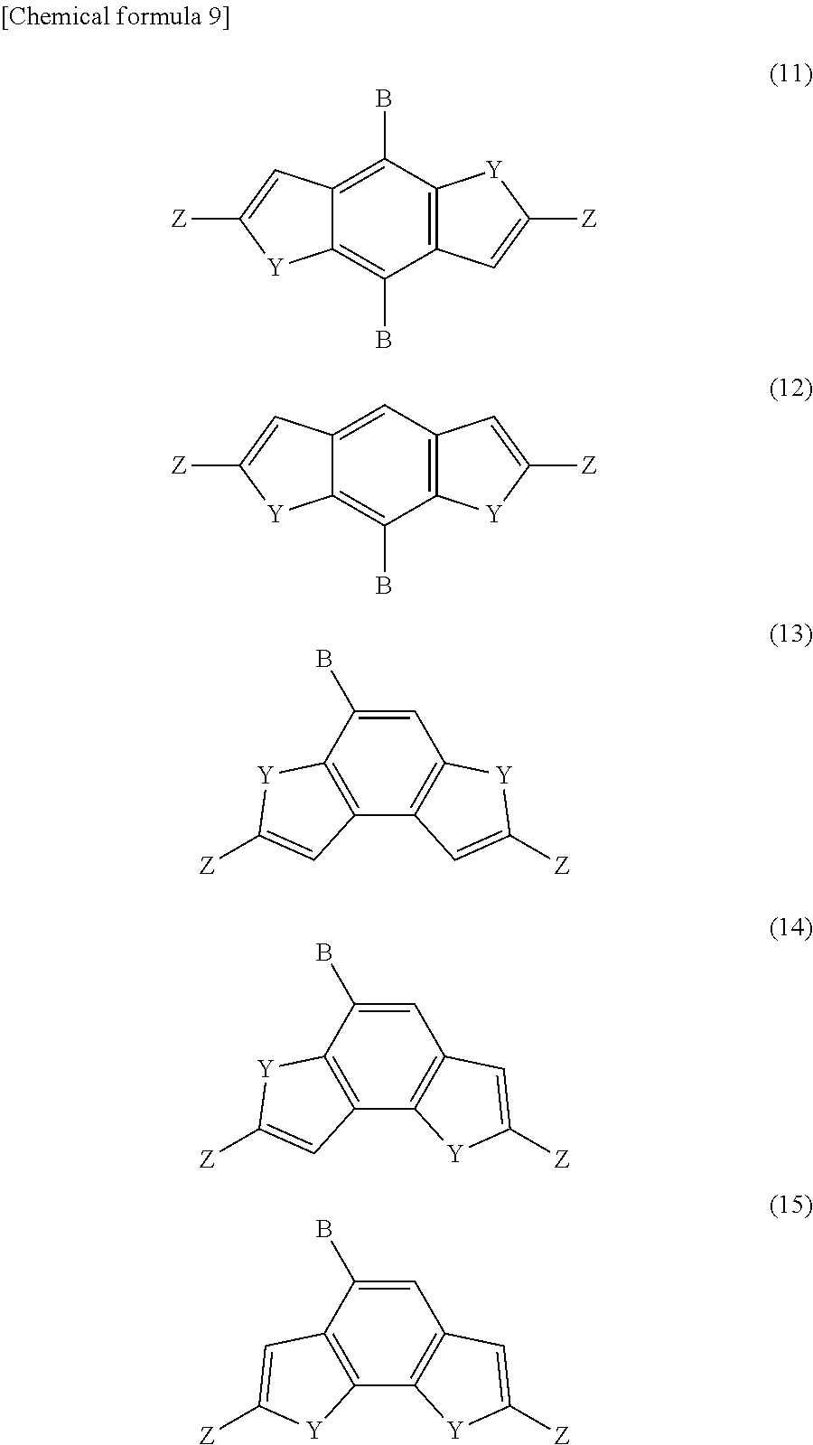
C12=C(C(B)=C3C(=C1B)[Y]C([Z])=C3)[Y]C([Z])=C2.C12=C(C=C3C(=C1B)[Y]C([Z])=C3)C=C([Z])[Y]2.C1=C(B)C2=C(C3=C1[Y]C([Z])=C3)C=C([Z])[Y]2.C1=C(B)C2=C(C3=C1C=C([Z])[Y]3)C=C([Z])[Y]2.C1=C(B)C2=C(C3=C1C=C([Z])[Y]3)[Y]C([Z])=C2
